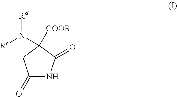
C1(=O)NC(=O)C([COOR])(N([Rd])[Rc])C1
